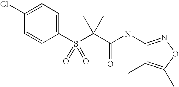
C1=CC(S(C(C(NC2=NOC(C)=C2C)=O)(C)C)(=O)=O)=CC=C1Cl
